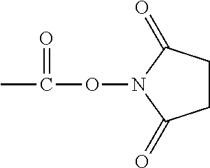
C1CC(=O)N(OC(C)=O)C1=O
